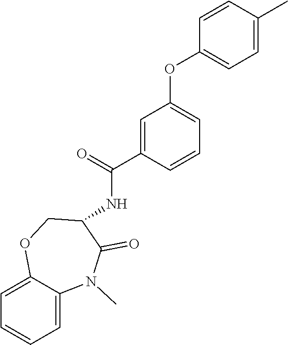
C1=C2C(=CC=C1)N(C)C(=O)C(NC(C1=CC(OC3=CC=C(C)C=C3)=CC=C1)=O)CO2
